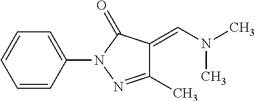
C1=CC(N2N=C(C)C(=CN(C)C)C2=O)=CC=C1
